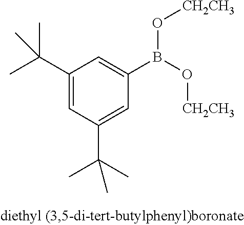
C1(C(C)(C)C)=CC(C(C)(C)C)=CC(B(O[CH2CH3])O[CH2CH3])=C1
